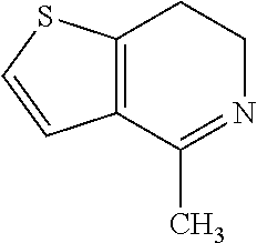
C12=C(C(C)=NCC1)C=CS2
